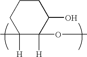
C1C([H])(C)C(OC)([H])C(O)CC1
